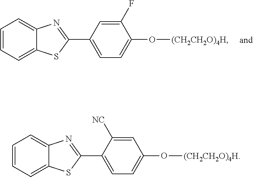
C1=CC=C2C(=C1)N=C(C1=CC=C(O[(CH2CH2O)4H])C(F)=C1)S2.C1=CC=C2C(=C1)N=C(C1=CC=C(O[(CH2CH2O)4H])C=C1[NC])S2
